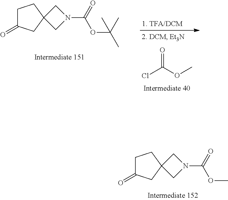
N1(C(OC(C)(C)C)=O)CC2(C1)CCC(=O)C2.O=C(OC)Cl.N1(C(OC)=O)CC2(C1)CCC(=O)C2
